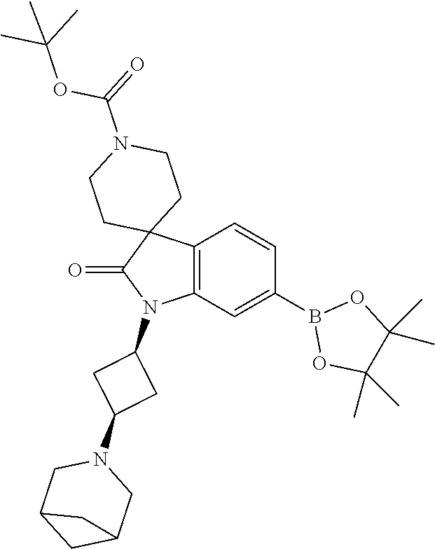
C12=C(C=C(B3OC(C)(C)C(C)(C)O3)C=C1)N(C1CC(N3CC4CC(C3)C4)C1)C(=O)C21CCN(C(OC(C)(C)C)=O)CC1
